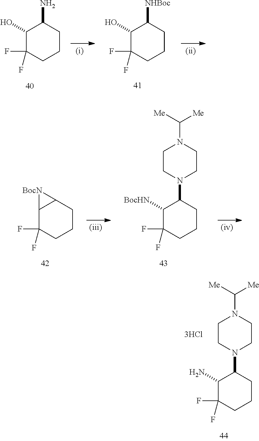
C1(O)C(F)(F)CCCC1[NHBoc].FC1(F)C(O)C(N)CCC1.C(N1CCN(C2C([BocHN])C(F)(F)CCC2)CC1)([Me])[Me].C1C(F)(F)C2C(CC1)[BocN]2.FC1(F)C(N)C(N2CCN(C([Me])[Me])CC2)CCC1
